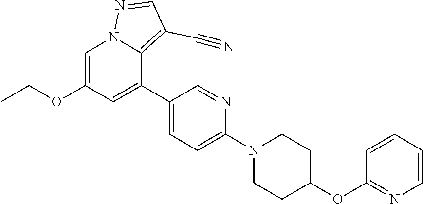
C1=C(OCC)C=C(C2=CC=C(N3CCC(OC4=NC=CC=C4)CC3)N=C2)C2=C(C#N)C=NN12
